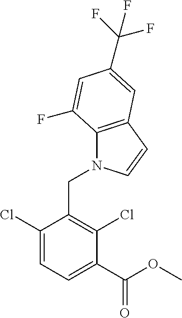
C1(Cl)=CC=C(C(OC)=O)C(Cl)=C1CN1C2=C(C=C1)C=C(C(F)(F)F)C=C2F
